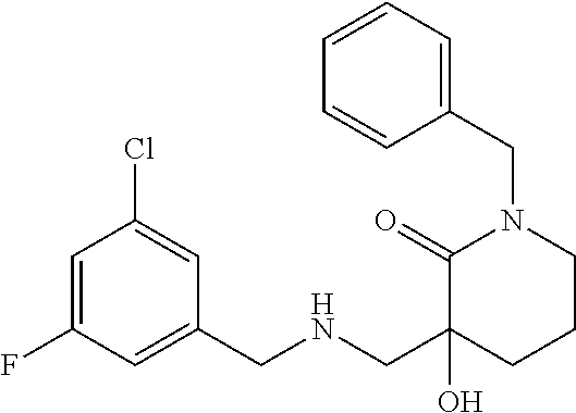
C1=C(F)C=C(CNCC2(O)C(=O)N(CC3=CC=CC=C3)CCC2)C=C1Cl
